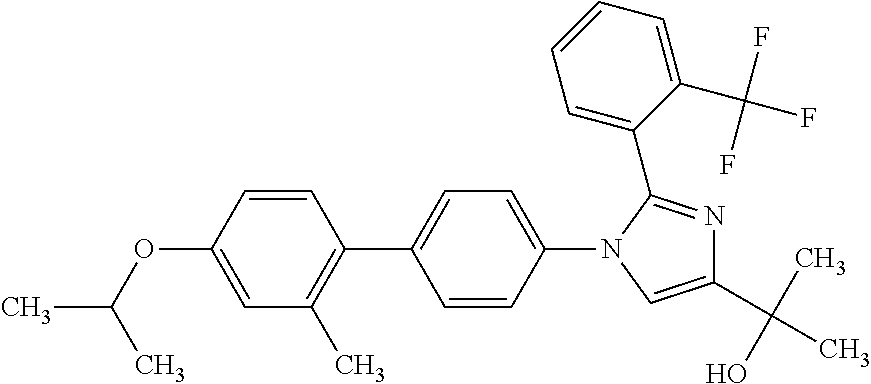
C1=C(OC(C)C)C=CC(C2=CC=C(N3C=C(C(C)(O)C)N=C3C3=CC=CC=C3C(F)(F)F)C=C2)=C1C
